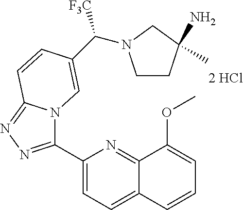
C1(C2=NN=C3N2C=C(C(N2CCC(C)(N)C2)[F3C])C=C3)=CC=C2C(=N1)C(OC)=CC=C2
